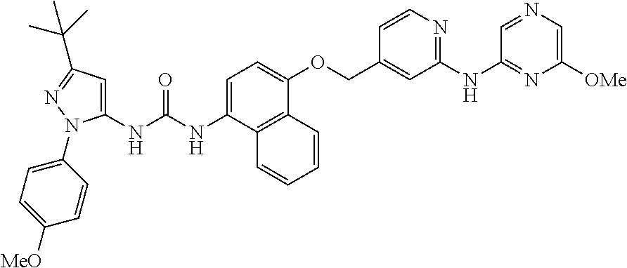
N(C1=CC=C(OCC2=CC(NC3=NC([OMe])=CN=C3)=NC=C2)C2=C1C=CC=C2)C(=O)NC1=CC(C(C)(C)C)=NN1C1=CC=C([MeO])C=C1
